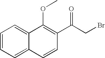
C1=CC=C2C(=C1)C(OC)=C(C(CBr)=O)C=C2
